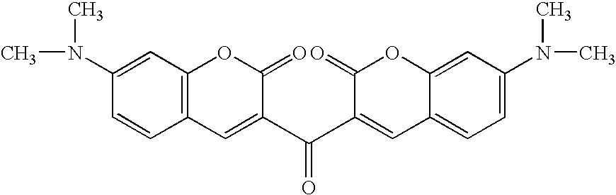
C12=C(C=C(N(C)C)C=C1)OC(=O)C(C(C1=CC3=CC=C(N(C)C)C=C3OC1=O)=O)=C2
